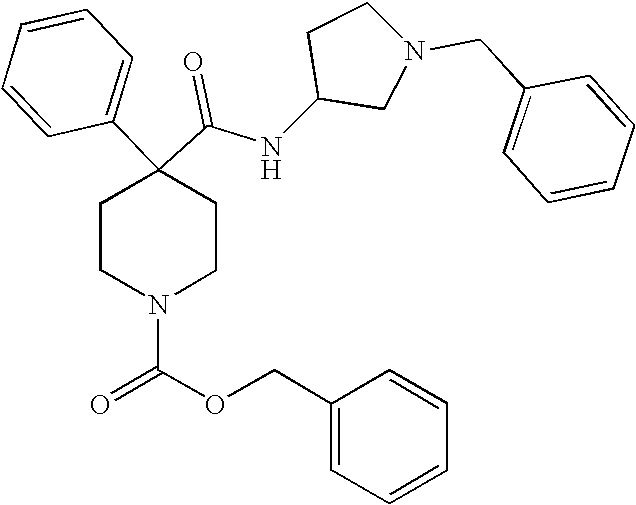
N(C(C1(C2=CC=CC=C2)CCN(C(=O)OCC2=CC=CC=C2)CC1)=O)C1CN(CC2=CC=CC=C2)CC1
